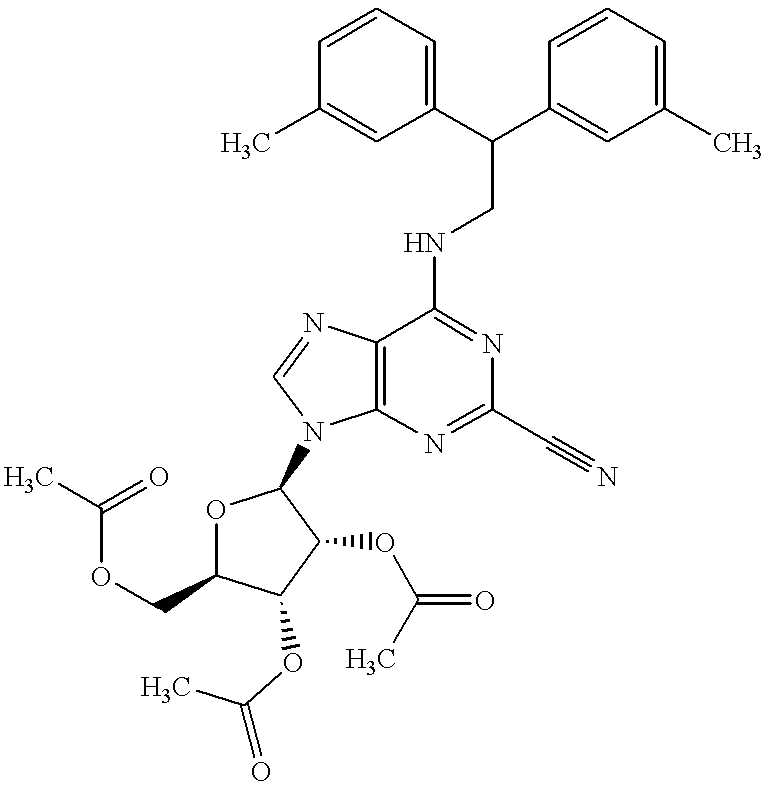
C1=CC=C(C(C2=CC(C)=CC=C2)CNC2=NC(C#N)=NC3=C2N=CN3C2OC(COC(C)=O)C(OC(C)=O)C2OC(C)=O)C=C1C
